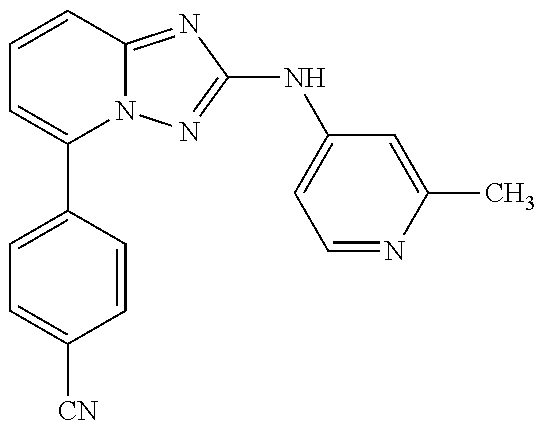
C1(C2=CC=C([CN])C=C2)=CC=CC2=NC(NC3=CC=NC(C)=C3)=NN12
